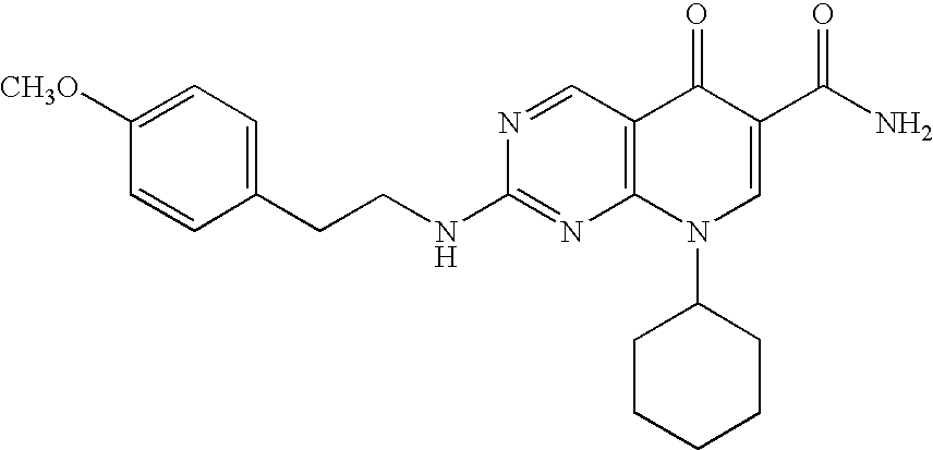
C(CNC1=NC2=C(C=N1)C(=O)C(C(N)=O)=CN2C1CCCCC1)C1=CC=C([CH3O])C=C1
